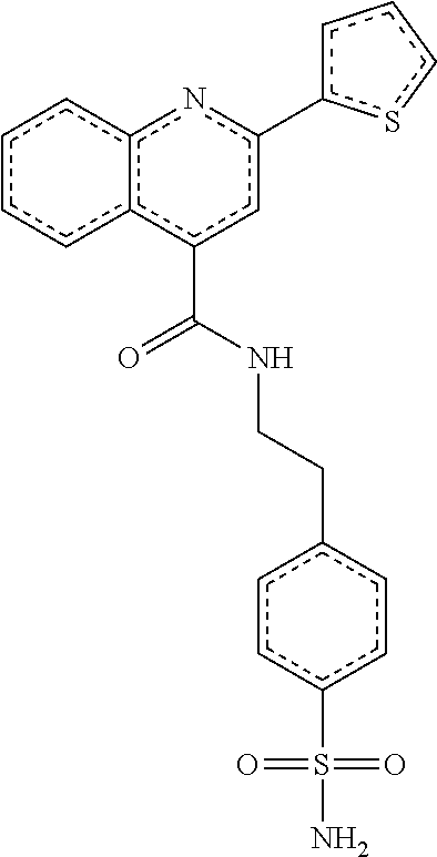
c1ccc2c(c1)nc(-c1cccs1)cc2C(NCCc1ccc(S(=O)(=O)N)cc1)=O
